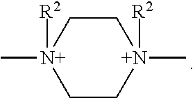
C1C[N+](C)([R2])CC[N+]1([R2])C
